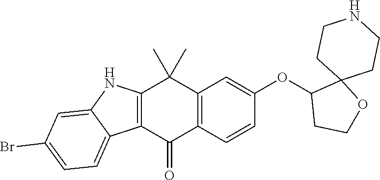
C12=C(C=CC(OC3CCOC34CCNCC4)=C1)C(=O)C1=C(C2(C)C)NC2=CC(Br)=CC=C12
